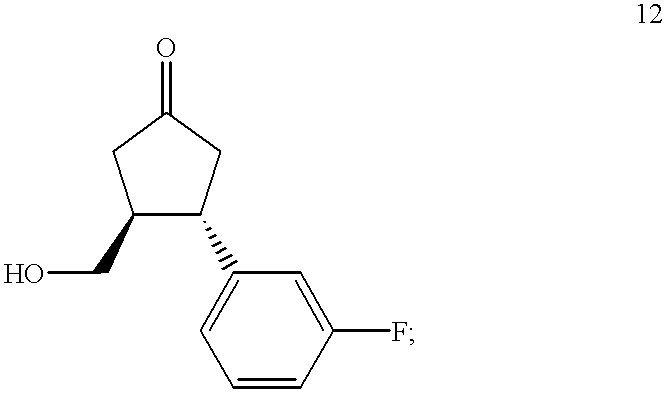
C1(CO)C(C2=CC=CC(F)=C2)CC(=O)C1
